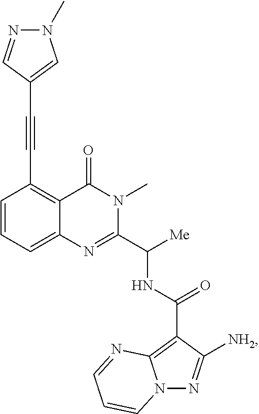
C12=CC=CC(C#CC3=CN(C)N=C3)=C1C(=O)N(C)C(C([Me])NC(C1=C3N(N=C1[NH2])C=CC=N3)=O)=N2
